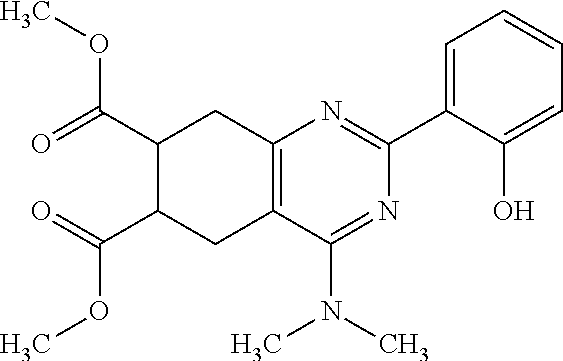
C12=C(C(N(C)C)=NC(C3=CC=CC=C3O)=N1)CC(C(=O)OC)C(C(=O)OC)C2
